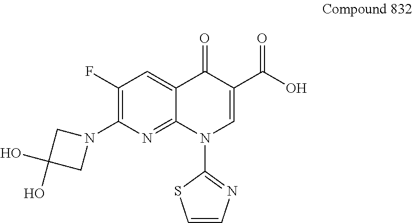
C1=CN=C(N2C=C(C(O)=O)C(=O)C3=CC(F)=C(N4CC(O)(O)C4)N=C23)S1
